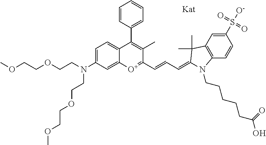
C(OCCN(CCOCCOC)C1=CC=C2C(=C1)[O+]=C(C=CC=C1C(C)(C)C3=C(C=CC(S(=O)(=O)[O-])=C3)N1CCCCCC(O)=O)C(C)=C2C1=CC=CC=C1)COC
